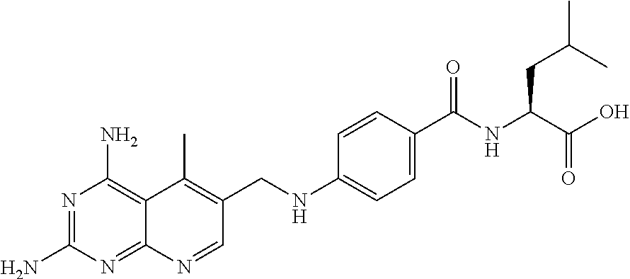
C1=CC(C(NC(C(O)=O)CC(C)C)=O)=CC=C1NCC1=C(C)C2=C(N)N=C(N)N=C2N=C1
